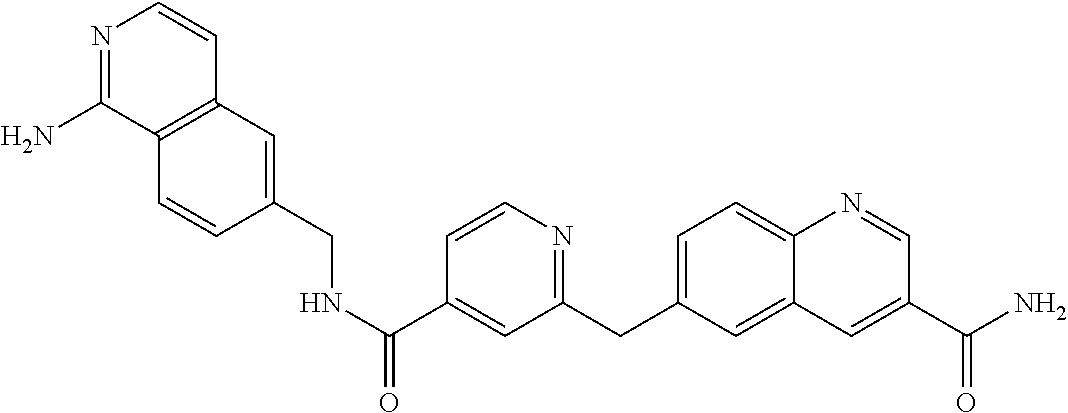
N1=C(N)C2=C(C=C1)C=C(CNC(C1=CC(CC3=CC=C4C(=C3)C=C(C(N)=O)C=N4)=NC=C1)=O)C=C2
